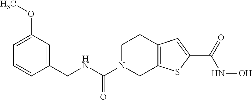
C1(CNC(N2CC3=C(CC2)C=C(C(=O)NO)S3)=O)=CC(OC)=CC=C1
